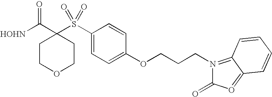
[HOHN]C(C1(S(C2=CC=C(OCCCN3=C4C(=OC3=O)C=CC=C4)C=C2)(=O)=O)CCOCC1)=O
